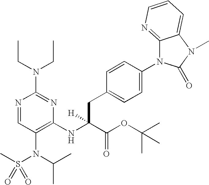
N1=CC(N(C(C)C)S(C)(=O)=O)=C(NC(C(OC(C)(C)C)=O)([H])CC2=CC=C(N3C4=NC=CC=C4N(C)C3=O)C=C2)N=C1N(CC)CC
